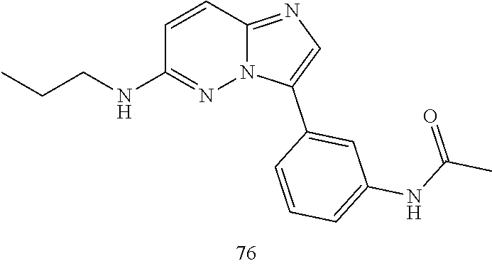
C1=CC2=NC=C(C3=CC(NC(=O)C)=CC=C3)N2N=C1NCCC
